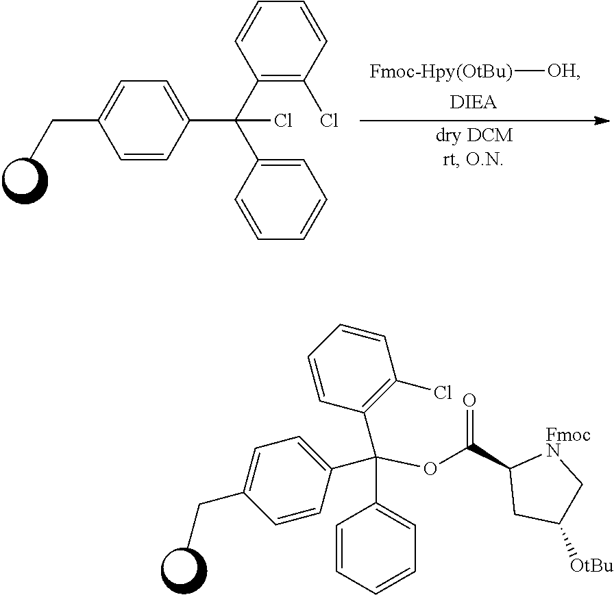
C1(C(C2=C(Cl)C=CC=C2)(C2=CC=CC=C2)Cl)=CC=C(CC)C=C1.[Fmoc-Hpy(OtBu)][OH].C1=CC=CC=C1C(C1=CC=C(CC)C=C1)(C1=C(Cl)C=CC=C1)OC(C1CC([OtBu])C[FmocN]1)=O
